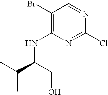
C1(Br)=C(NC(C(C)C)CO)N=C(Cl)N=C1
